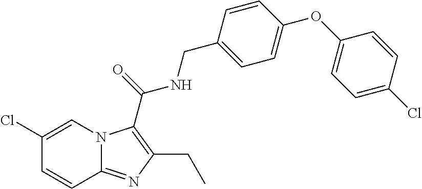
C1(Cl)=CN2C(=NC(CC)=C2C(NCC2=CC=C(OC3=CC=C(Cl)C=C3)C=C2)=O)C=C1
